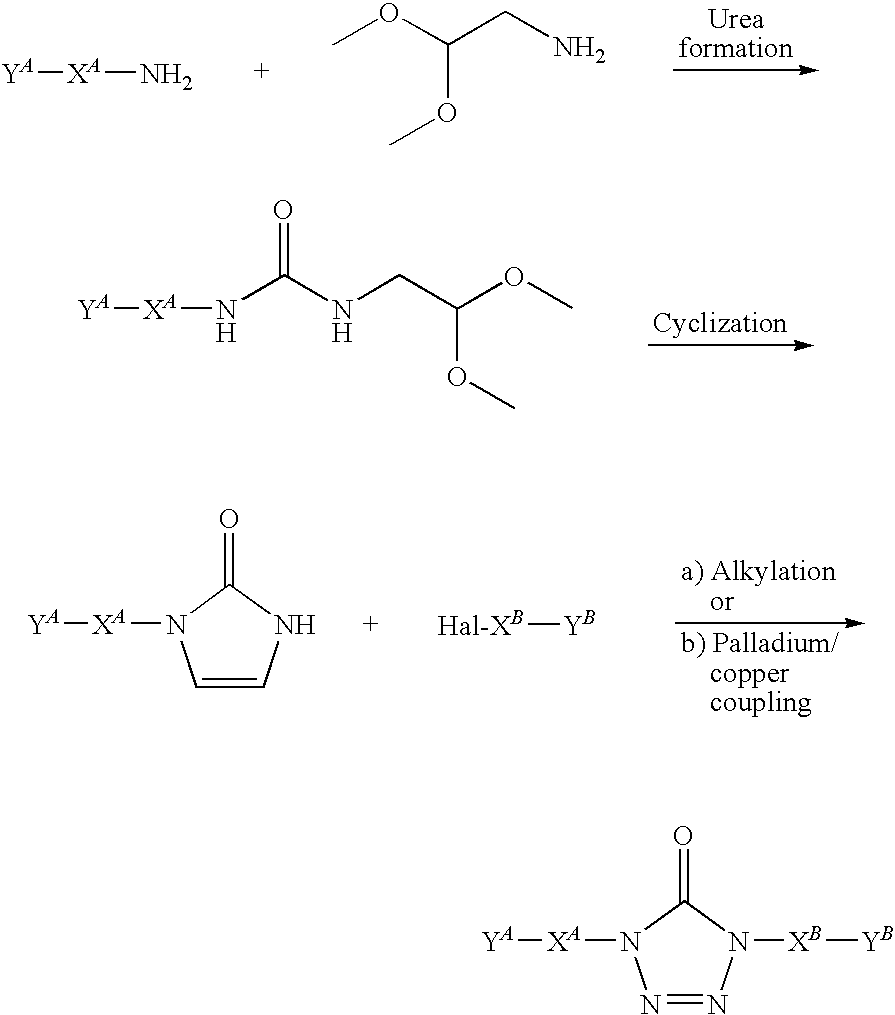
[YA][XA]N.C(OC)(OC)CN.C(OC)(OC)CNC(N[XA][YA])=O.C1=CNC(=O)N1[XA][YA].[YB][Hal-XB].N1=NN([XB][YB])C(=O)N1[XA][YA]
